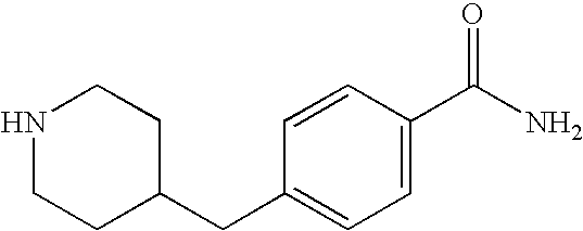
C1=C(C(N)=O)C=CC(CC2CCNCC2)=C1
